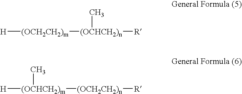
[H][(OCH2CH2)m][(OCHCH2)n]([R])C.[H][(OCHCH2)m]([(OCH2CH2)n][R])C
